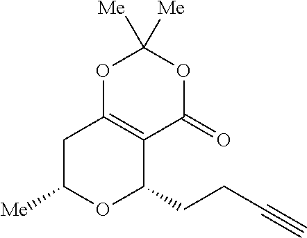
C1C([Me])OC(CCC#C)C2=C1OC([Me])([Me])OC2=O
